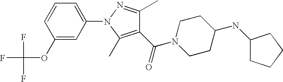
C1(C(=O)N2CCC(NC3CCCC3)CC2)=C(C)N(C2=CC=CC(OC(F)(F)F)=C2)N=C1C
